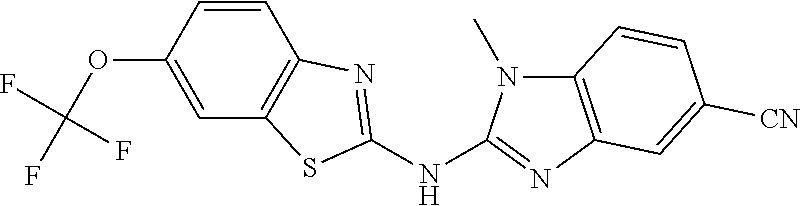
N1(C)C2=C(N=C1NC1=NC3=C(C=C(OC(F)(F)F)C=C3)S1)C=C([CN])C=C2
